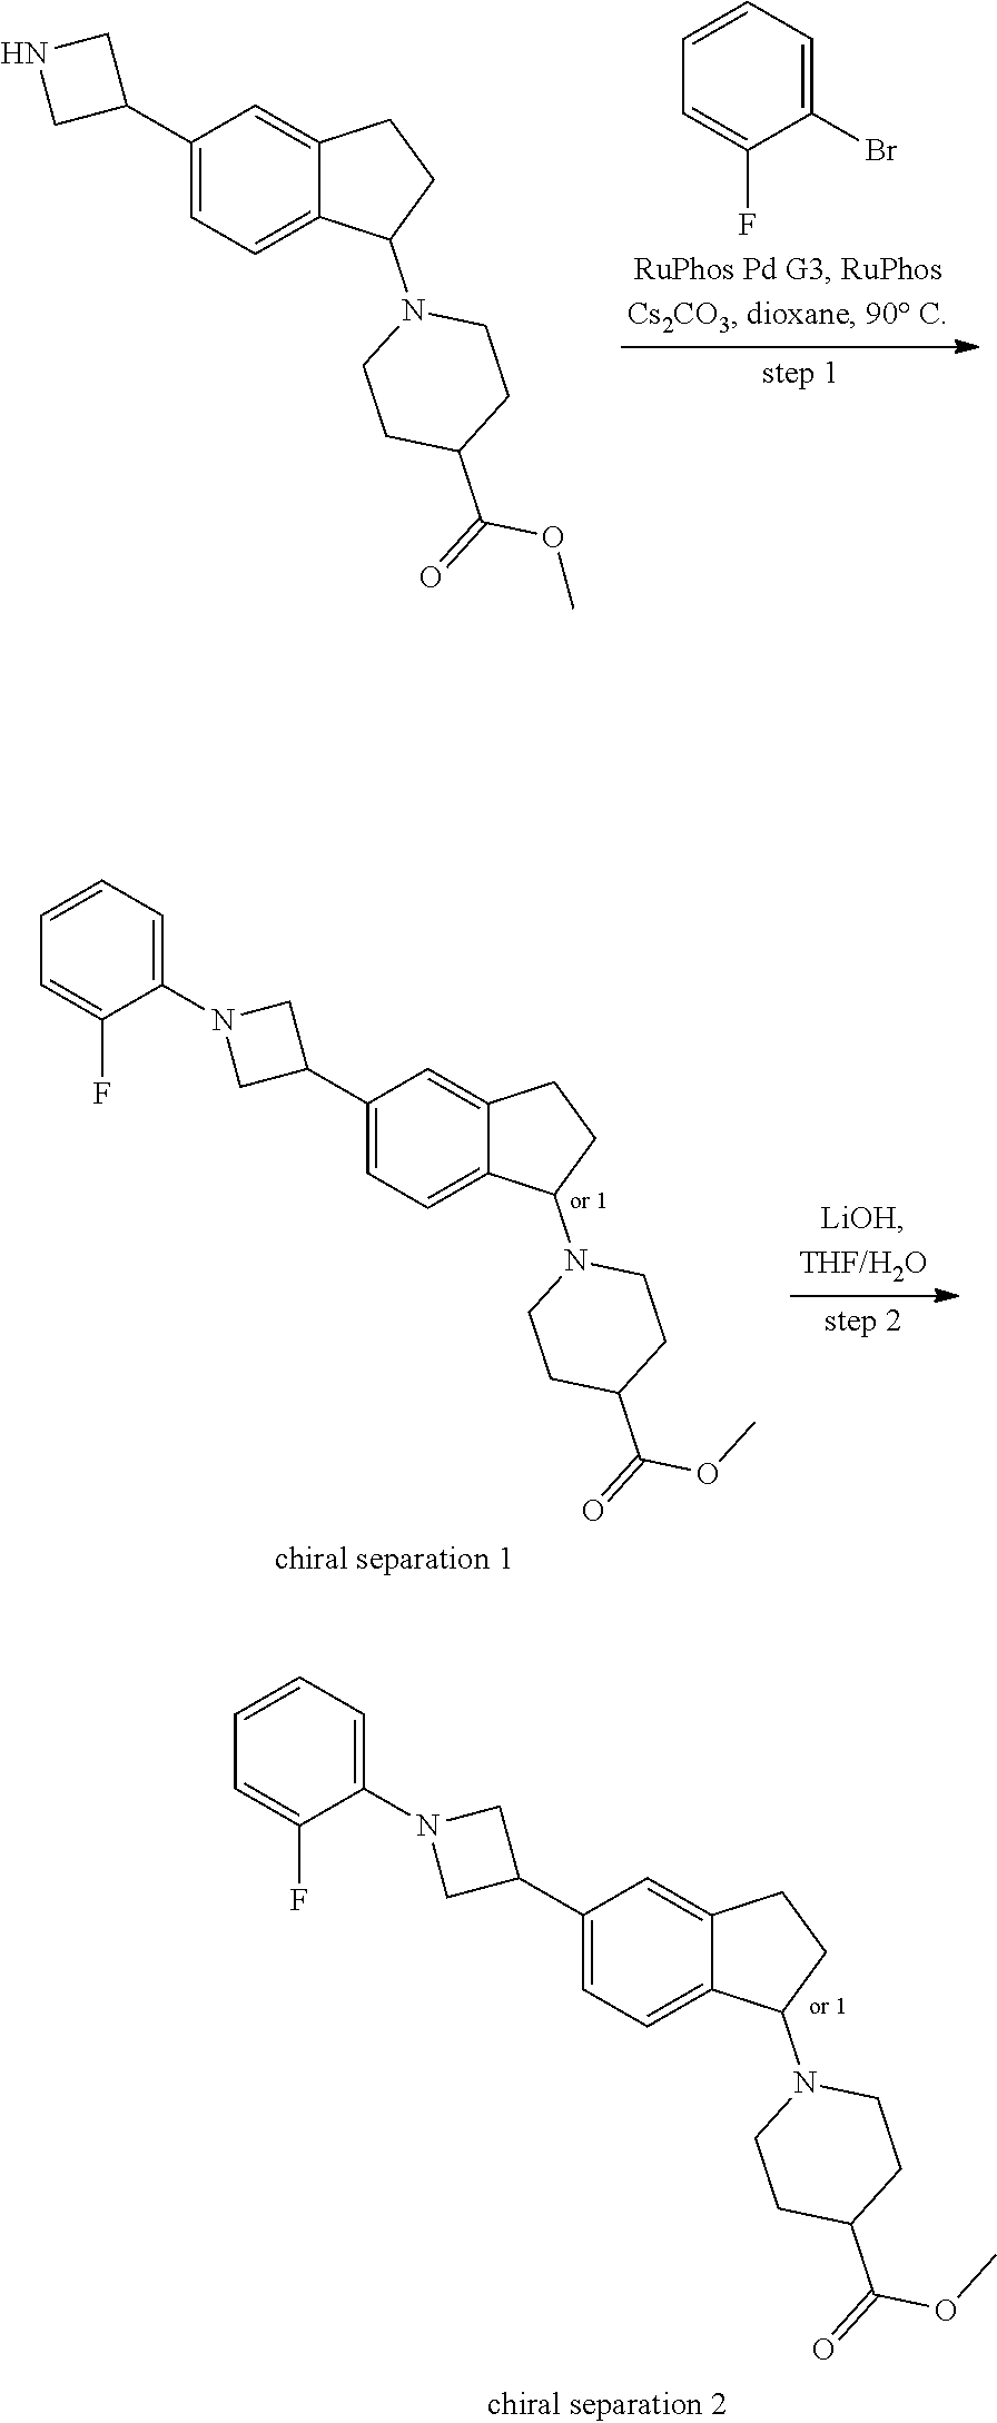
O(C)C(=O)C1CCN(C2CCC3=CC(C4CNC4)=CC=C32)CC1.C1=C(F)C(Br)=CC=C1.C(=O)(C1CCN(C2CCC3=CC(C4CN(C5=CC=CC=C5F)C4)=CC=C32)CC1)OC.O(C)C(=O)C1CCN(C2CCC3=CC(C4CN(C5=CC=CC=C5F)C4)=CC=C32)CC1
